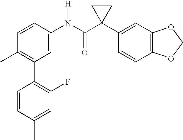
C1=CC(N(C(C2(C3=CC4=C(C=C3)OCO4)CC2)=O)[H])=CC(C2=C(F)C=C(C)C=C2)=C1C
